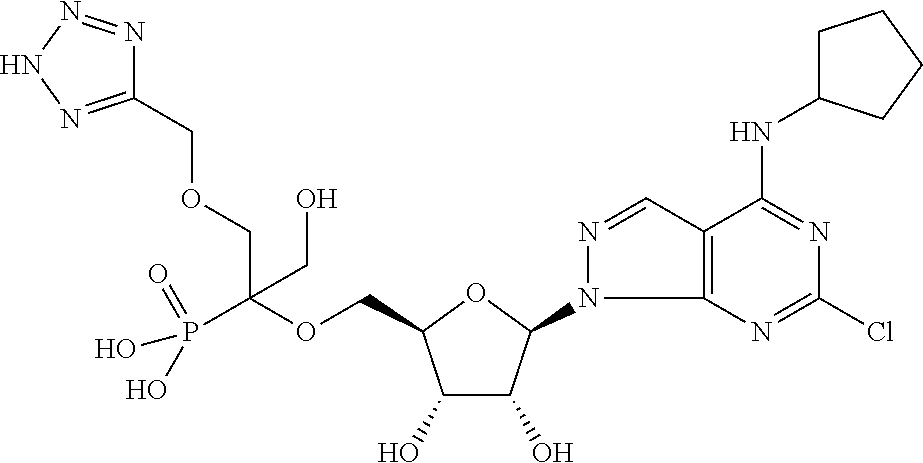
C(OCC1C(O)C(O)C(N2C3=C(C=N2)C(NC2CCCC2)=NC(Cl)=N3)O1)(P(O)(O)=O)(COCC1=NNN=N1)CO
